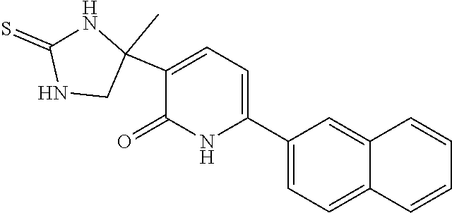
C1(C2=CC=C(C3(C)CNC(=S)N3)C(=O)N2)=CC=C2C(=C1)C=CC=C2
